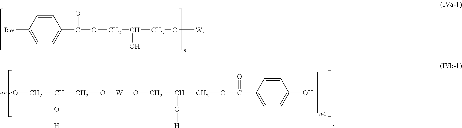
C1=CC([Rw])=CC=C1C(OCC(CO[W])O)=O.C1=CC(C(OCC(CO[W]OCC(COC)O[H])O[H])=O)=CC=C1O
